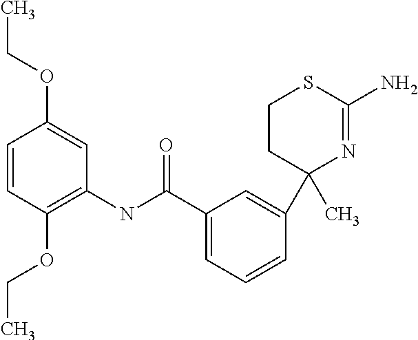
C1CC(C)(C2=CC(C(NC3=C(OCC)C=CC(OCC)=C3)=O)=CC=C2)N=C(N)S1
